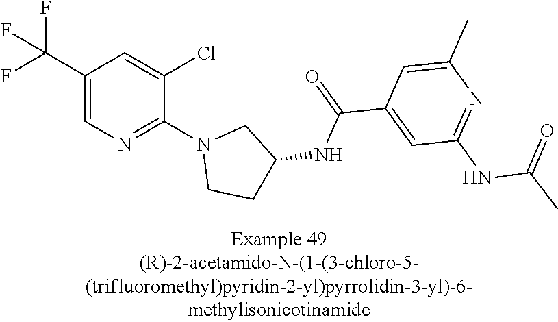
C1(C(F)(F)F)=CN=C(N2CCC(NC(C3=CC(NC(C)=O)=NC(C)=C3)=O)C2)C(Cl)=C1
